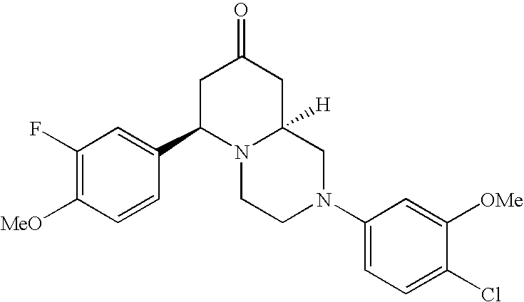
C1(F)=C([MeO])C=CC(C2N3C([H])(CC(=O)C2)CN(C2=CC=C(Cl)C([OMe])=C2)CC3)=C1
